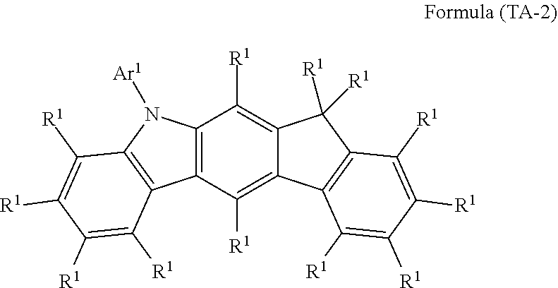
C12=C(C([R1])=C3C(=C1[R1])C([R1])([R1])C1=C3C([R1])=C([R1])C([R1])=C1[R1])C1=C(N2[Ar1])C([R1])=C([R1])C([R1])=C1[R1]
